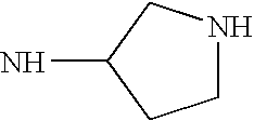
C1NCC(N)C1
